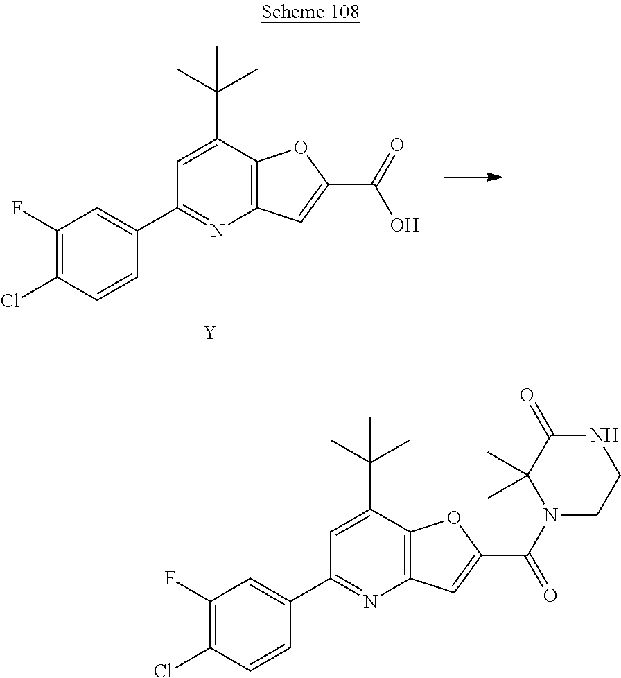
C1(C2=CC(F)=C(Cl)C=C2)=NC2=C(C(C(C)(C)C)=C1)OC(C(O)=O)=C2.[Y].C1(C2=CC(F)=C(Cl)C=C2)=NC2=C(C(C(C)(C)C)=C1)OC(C(N1C(C)(C)C(=O)NCC1)=O)=C2
